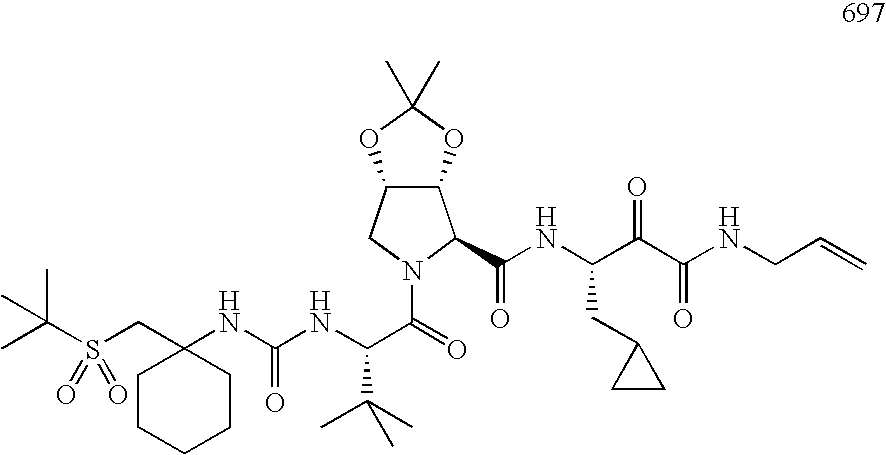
C1CCCCC1(CS(C(C)(C)C)(=O)=O)NC(NC(C(C)(C)C)C(=O)N1C(C(=O)NC(C(C(NCC=C)=O)=O)CC2CC2)C2C(C1)OC(C)(C)O2)=O
